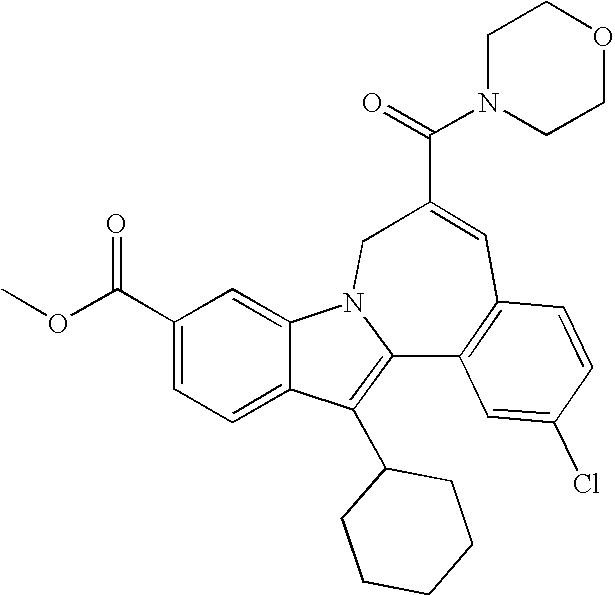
C1(C(OC)=O)=CC=C2C(=C1)N1C(=C2C2CCCCC2)C2=C(C=C(C(=O)N3CCOCC3)C1)C=CC(Cl)=C2
